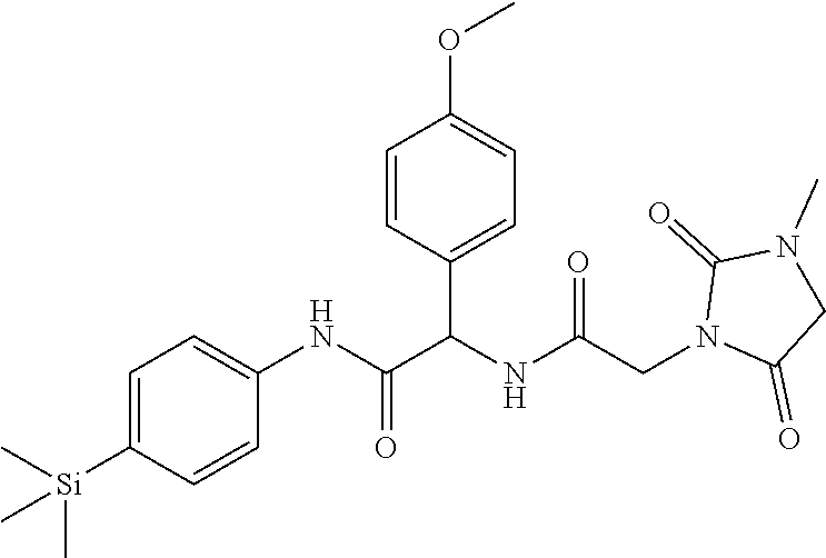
C1=C([Si](C)(C)C)C=CC(NC(=O)C(NC(CN2C(=O)CN(C)C2=O)=O)C2=CC=C(OC)C=C2)=C1
